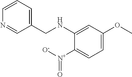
C1(CNC2=CC(OC)=CC=C2[N+]([O-])=O)=CC=CN=C1
